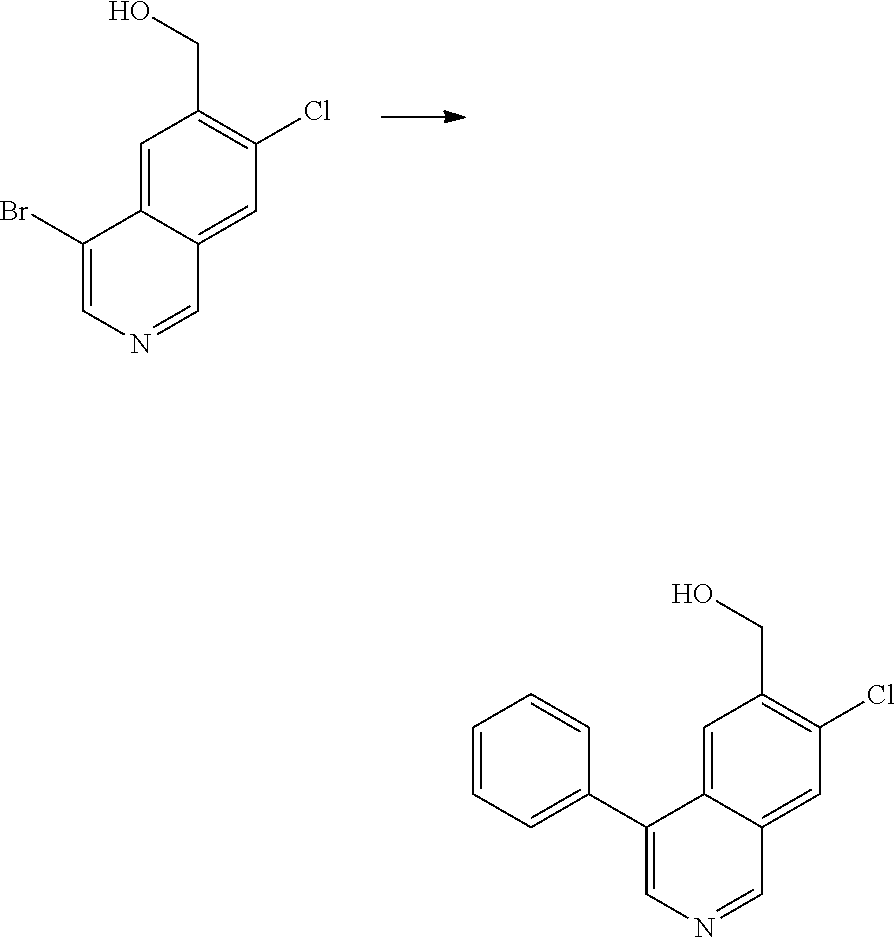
C1(Br)=CN=CC2=CC(Cl)=C(CO)C=C12.C1(C2=CC=CC=C2)=CN=CC2=CC(Cl)=C(CO)C=C12
